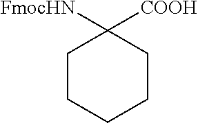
C1CCCCC1([FmocHN])[COOH]
